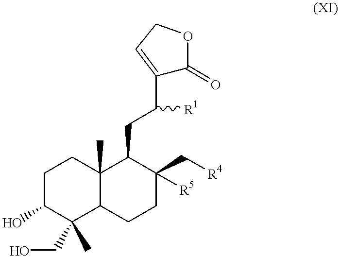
C1C(O)C(C)(CO)C2C(C)(C1)C(CC(C1=CCOC1=O)[R1])C(C[R4])([R5])CC2
